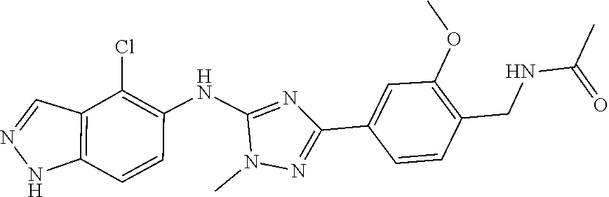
C12=C(C=NN1)C(Cl)=C(NC1=NC(C3=CC(OC)=C(CNC(C)=O)C=C3)=NN1C)C=C2
